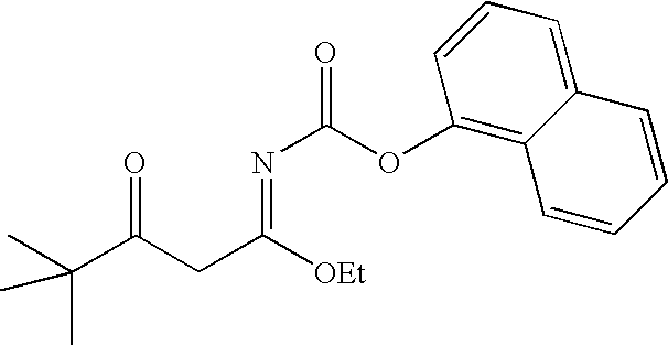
C12=CC=CC(OC(N=C([OEt])CC(C(C)(C)C)=O)=O)=C1C=CC=C2
